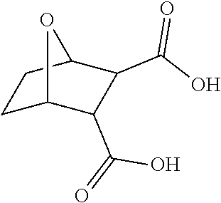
C1C2C(C(=O)O)C(C(O)=O)C(C1)O2
